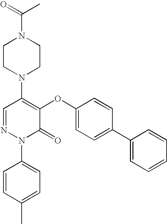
N1(C2=C(OC3=CC=C(C4=CC=CC=C4)C=C3)C(=O)N(C3=CC=C(C)C=C3)N=C2)CCN(C(C)=O)CC1
